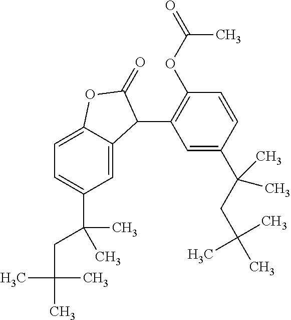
C1=C2C(=CC(C(C)(CC(C)(C)C)C)=C1)C(C1=C(OC(C)=O)C=CC(C(CC(C)(C)C)(C)C)=C1)C(=O)O2
